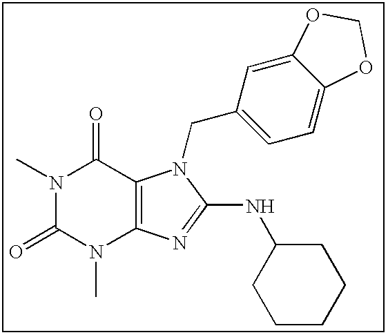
CN1C(=O)N(C)C2=C(C1=O)N(CC1=CC=C3C(=C1)OCO3)C(NC1CCCCC1)=N2
